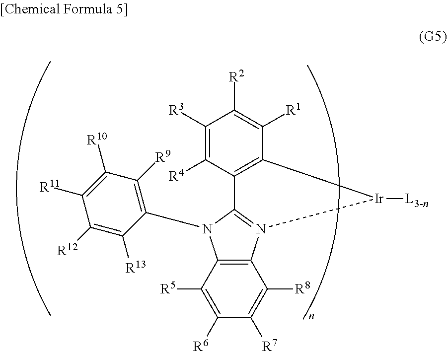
C12=C(C([R5])=C([R6])C([R7])=C1[R8])N(C1=C([R9])C([R10])=C([R11])C([R12])=C1[R13])C1=N2[Ir]([L3-n])C2=C1C([R4])=C([R3])C([R2])=C2[R1]
